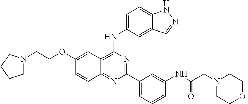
C1(C2=NC(NC3=CC=C4C(=C3)C=NN4)=C3C(=N2)C=CC(OCCN2CCCC2)=C3)=CC=CC(NC(CN2CCOCC2)=O)=C1
